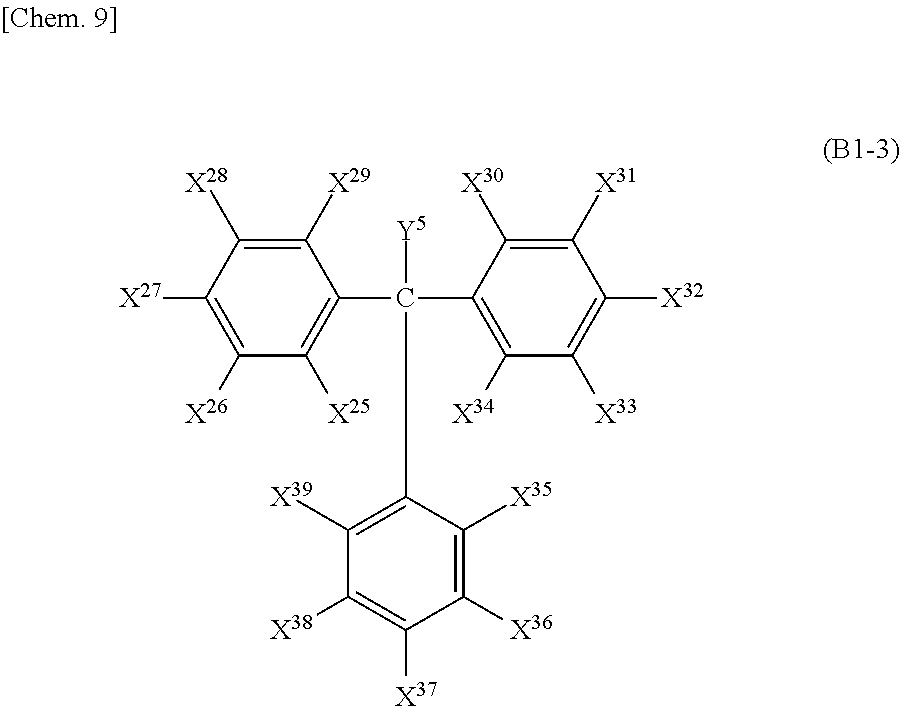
C1([X26])=C([X27])C([X28])=C([X29])C(C([Y5])(C2=C([X39])C([X38])=C([X37])C([X36])=C2[X35])C2=C([X34])C([X33])=C([X32])C([X31])=C2[X30])=C1[X25]
